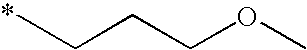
C(CCC)OC
